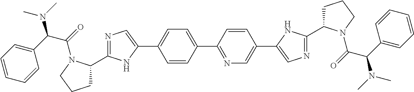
C1=CC(C2=NC=C(C3=CN=C(C4CCCN4C(C(N(C)C)C4=CC=CC=C4)=O)N3)C=C2)=CC=C1C1=CN=C(C2CCCN2C(C(C2=CC=CC=C2)N(C)C)=O)N1
